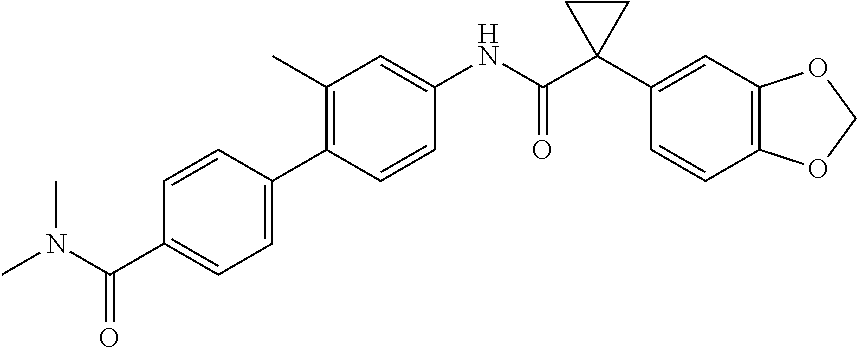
C1=CC(C2=CC=C(C(N(C)C)=O)C=C2)=C(C)C=C1NC(C1(C2=CC3=C(C=C2)OCO3)CC1)=O
